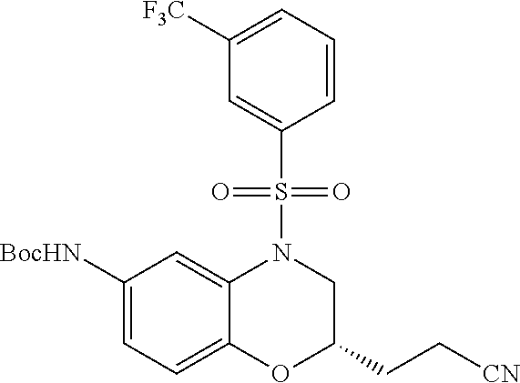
C1([F3C])=CC=CC(S(N2CC(CC[CN])OC3=CC=C([BocHN])C=C23)(=O)=O)=C1
